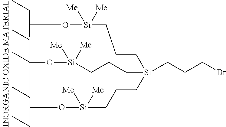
C1(CC)O[Si]([Me])([Me])CCC[Si]2(CCCBr)CCC[Si]([Me])([Me])OC1(C)C(CC)O[Si]([Me])([Me])CCC2
